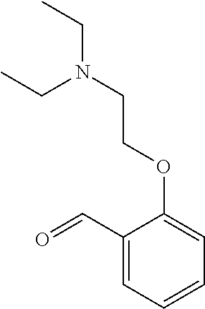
CCN(CC)CCOC1=CC=CC=C1C=O
